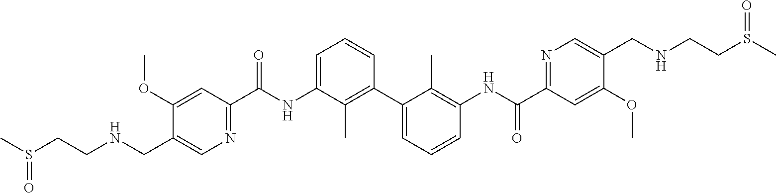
C1(OC)=CC(C(NC2=CC=CC(C3=CC=CC(NC(C4=NC=C(CNCCS(C)=O)C(OC)=C4)=O)=C3C)=C2C)=O)=NC=C1CNCCS(C)=O
